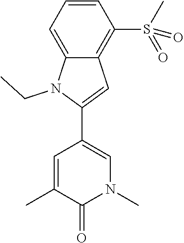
C1=CC=C2C(=C1S(C)(=O)=O)C=C(C1=CN(C)C(=O)C(C)=C1)N2CC
